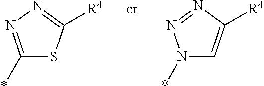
C1(*)=NN=C([R4])S1.N1(*)C=C([R4])N=N1
